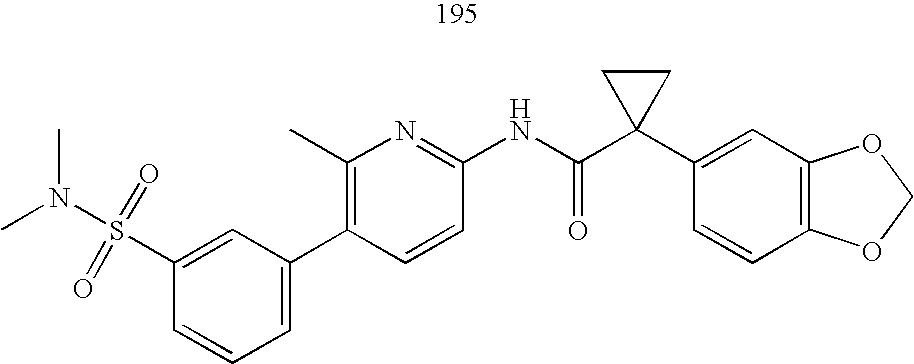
C1(C2=CC=CC(S(N(C)C)(=O)=O)=C2)=C(C)N=C(NC(C2(C3=CC4=C(C=C3)OCO4)CC2)=O)C=C1
